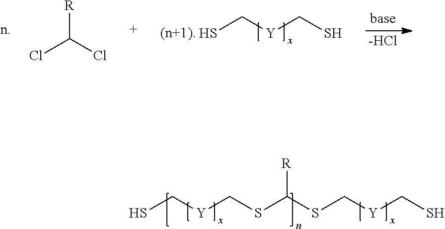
[R]C(Cl)Cl.SC[Y]CS.[-HCl].C([Y]CS)SC(SC[Y]CS)[R]
